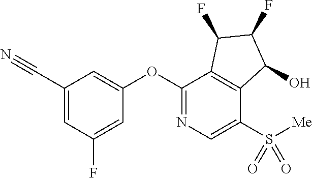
C1(OC2=CC(C#N)=CC(F)=C2)=NC=C(S(=O)(=O)[Me])C2=C1C(F)C(F)C2O
